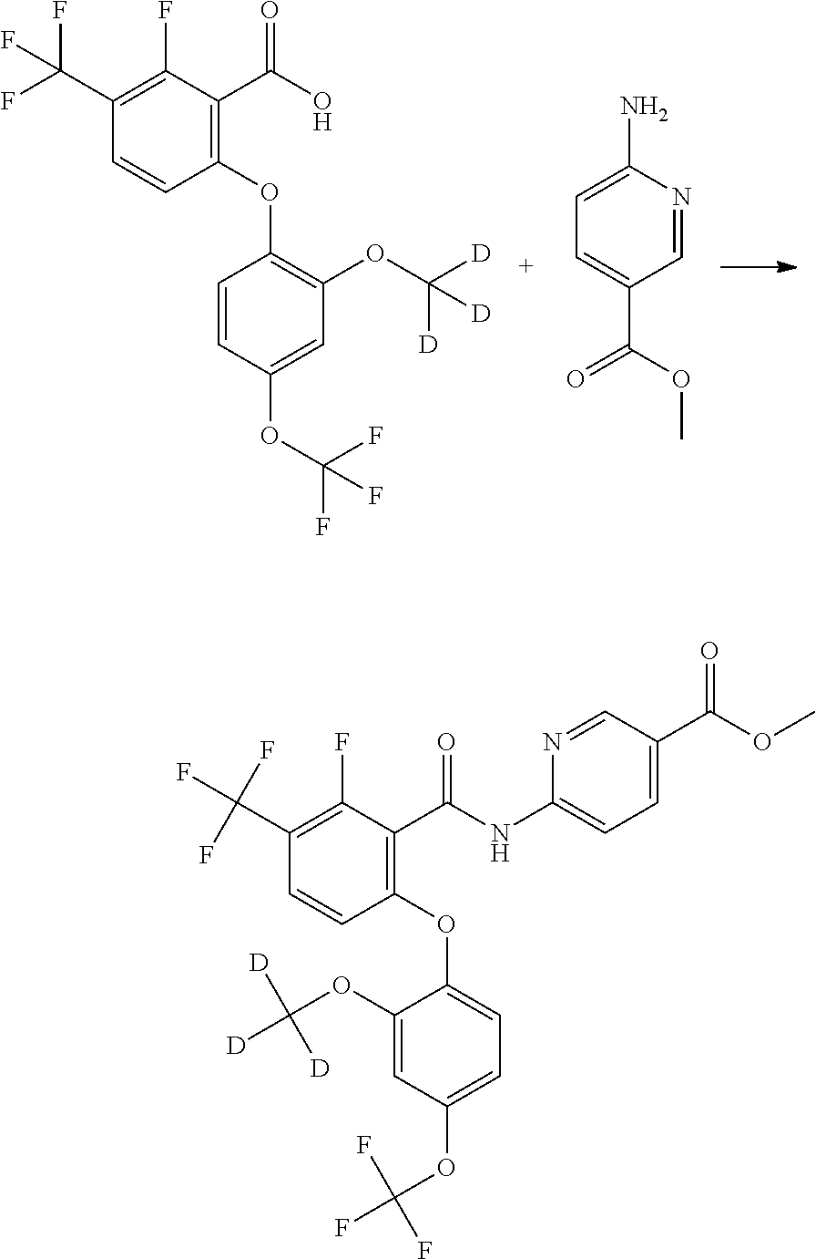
C1(C(F)(F)F)=C(F)C(C(O)=O)=C(OC2=C(OC([D])([D])[D])C=C(OC(F)(F)F)C=C2)C=C1.C1=C(N)N=CC(C(OC)=O)=C1.C1(C(F)(F)F)=C(F)C(C(NC2=CC=C(C(OC)=O)C=N2)=O)=C(OC2=CC=C(OC(F)(F)F)C=C2OC([D])([D])[D])C=C1
